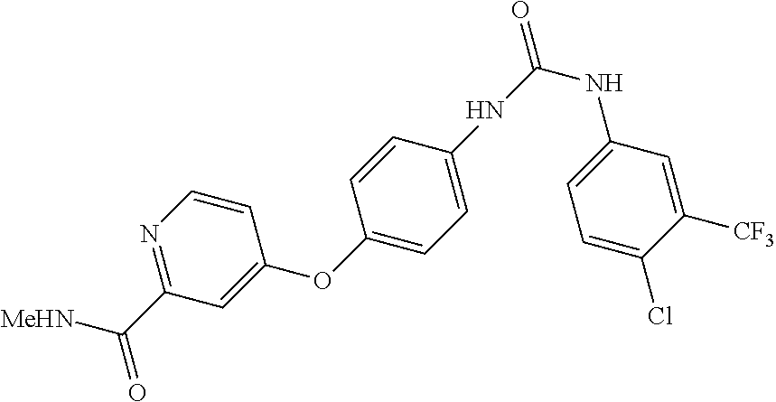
C1=CN=C(C([MeHN])=O)C=C1OC1=CC=C(NC(=O)NC2=CC=C(Cl)C([CF3])=C2)C=C1
